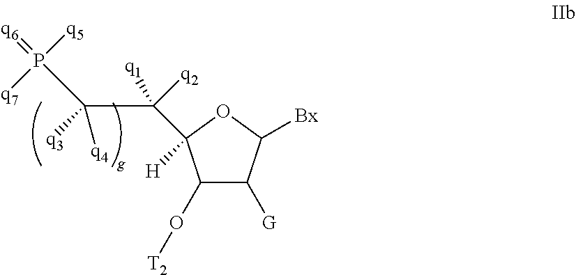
C1(O[T2])C([G])C([Bx])OC1(C([q2])([q1])C([q3])([q4])P([q7])([q5])=[q6])[H]
